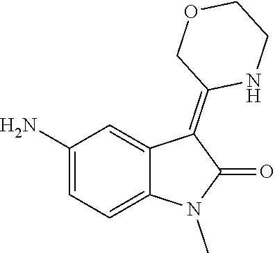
C1(N)=CC=C2C(=C1)C(=C1NCCOC1)C(=O)N2C
